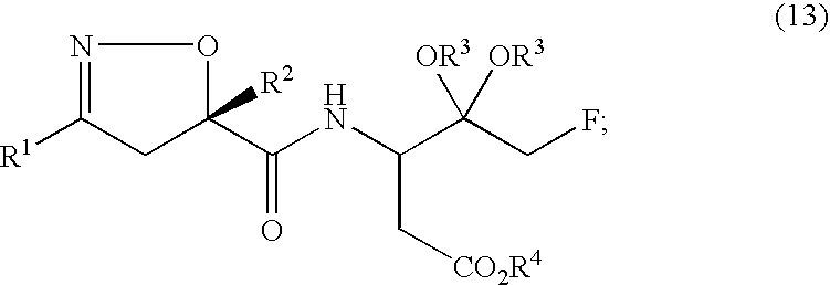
N1=C([R1])CC(C(NC(C(CF)([OR3])[OR3])C[CO2R4])=O)([R2])O1
